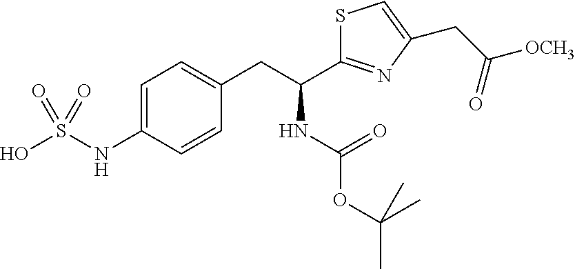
C1=C(NS(O)(=O)=O)C=CC(CC(C2=NC(CC([OCH3])=O)=CS2)NC(=O)OC(C)(C)C)=C1
